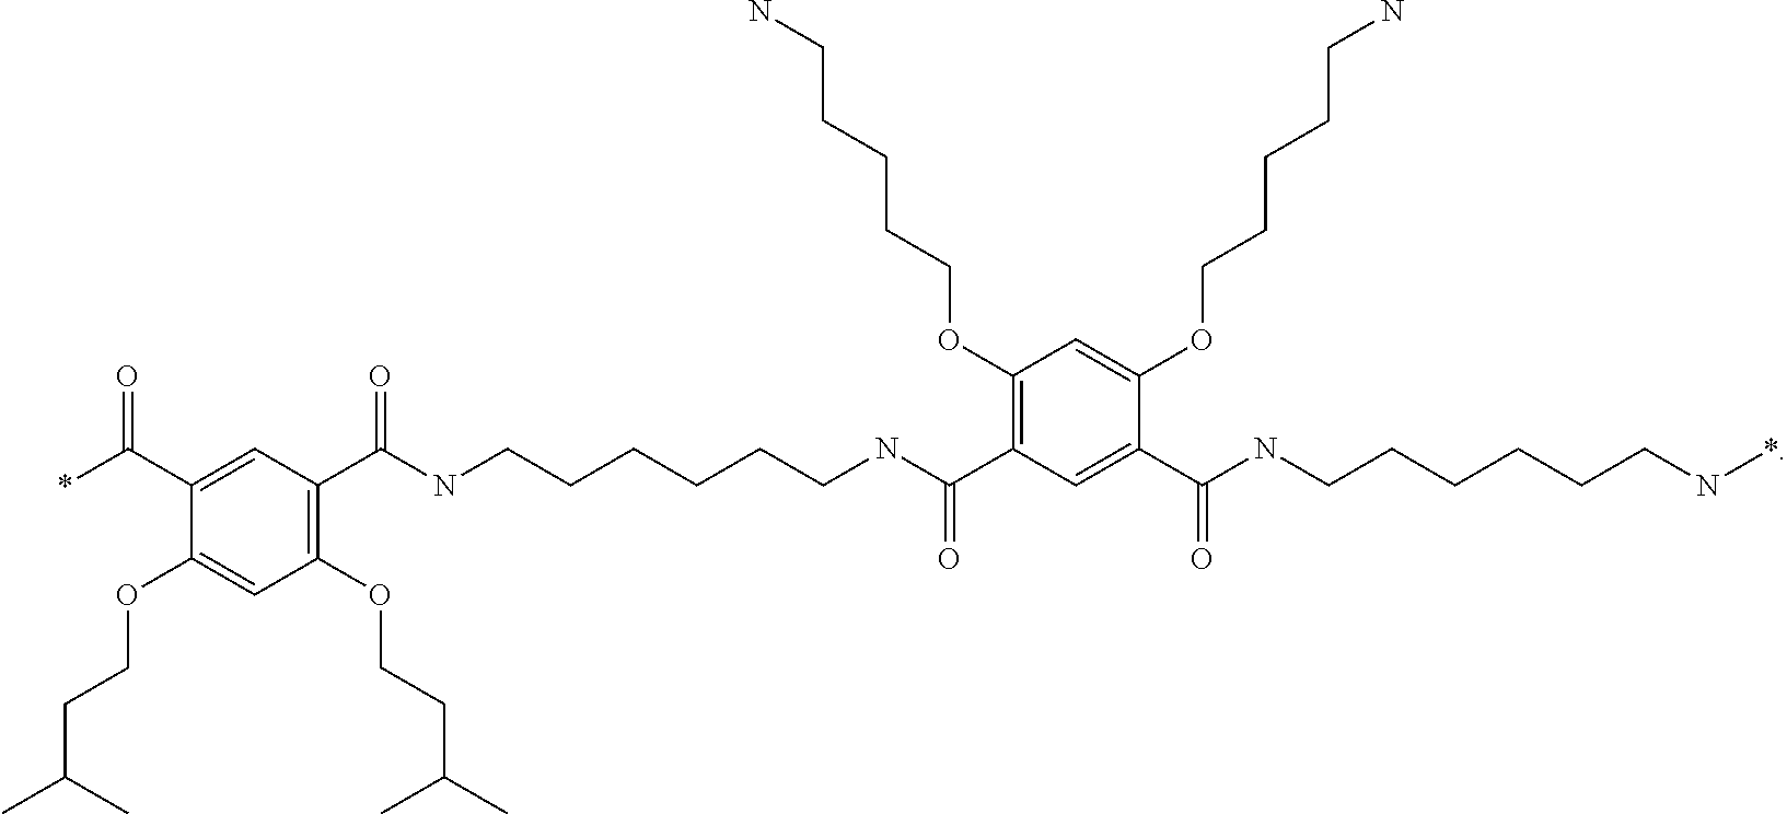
*C(C1=CC(C(NCCCCCCNC(C2=C(OCCCCCN)C=C(OCCCCCN)C(C(=O)NCCCCCCN*)=C2)=O)=O)=C(OCCC(C)C)C=C1OCCC(C)C)=O
